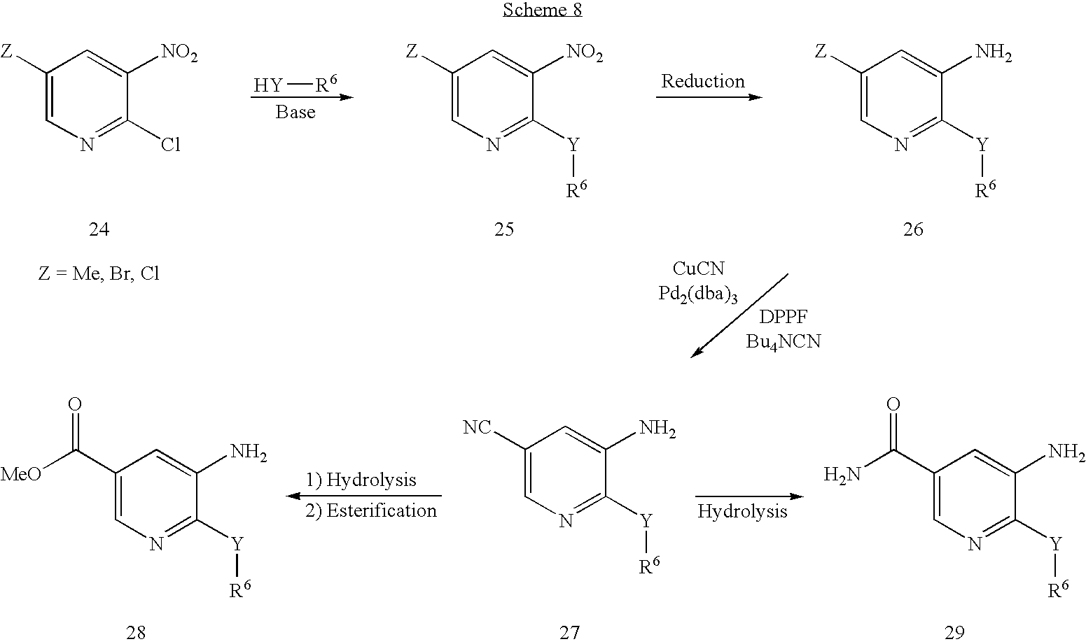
C1(C(N)=O)=CN=C([Y][R6])C(N)=C1.C1([NC])=CN=C([Y][R6])C(N)=C1.C1(C([MeO])=O)=CN=C([Y][R6])C(N)=C1.C1([Z])=CN=C([Y][R6])C(N)=C1.C1([Z])=CN=C([Y][R6])C([NO2])=C1.[Y][R6].C1([Z])=CN=C(Cl)C([NO2])=C1
